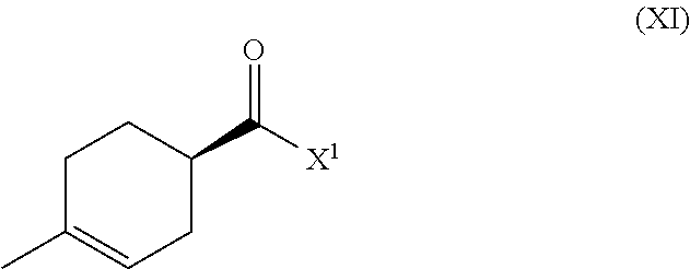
C1C(C)=CCC(C([X1])=O)C1
